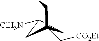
C1C2([ClH3N])CC1(C[CO2Et])CC2
